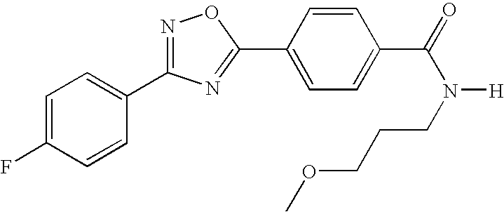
C1=C(F)C=CC(C2=NOC(C3=CC=C(C(=O)N(CCCOC)[H])C=C3)=N2)=C1
